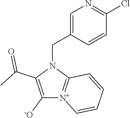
C1([-O])=C(C(C)=O)N(CC2=CN=C(Cl)C=C2)C2=[N+]1C=CC=C2
